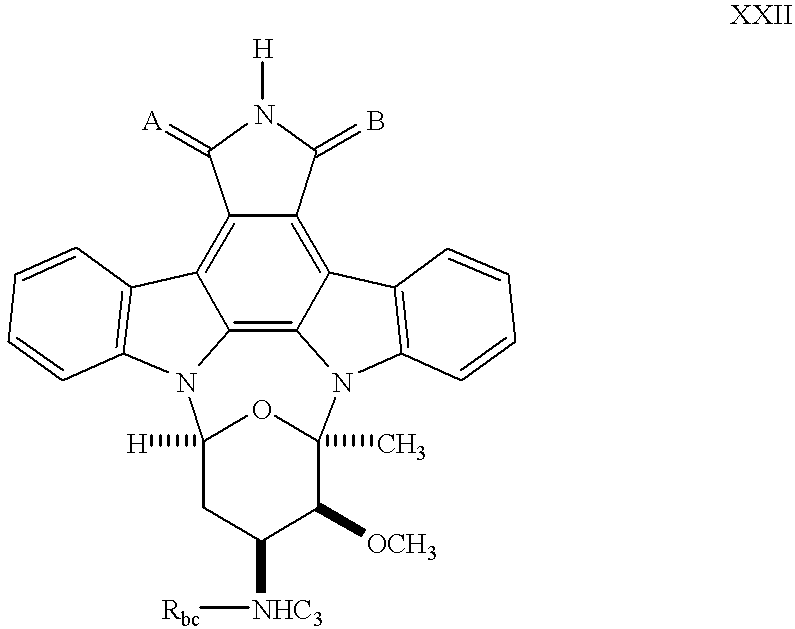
C12=C3C4=C5C(=C1C1=C(N2C2([H])CC([NHC3][Rbc])C([OCH3])C(C)(N3C3=C4C=CC=C3)O2)C=CC=C1)C(=[A])N([H])C5=B
